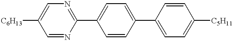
[C6H13]C1=CN=C(C2=CC=C(C3=CC=C([C5H11])C=C3)C=C2)N=C1
